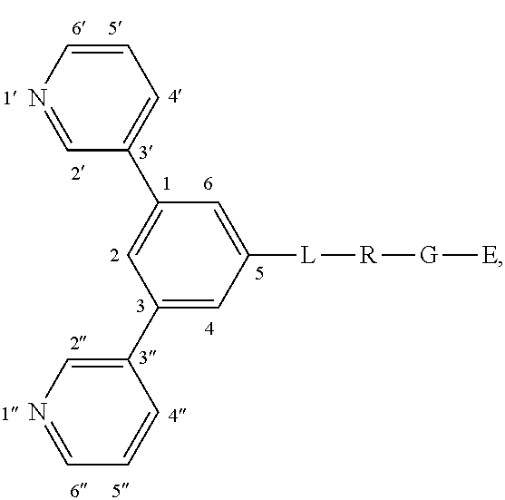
C1=C(C2=CN=CC=C2)C=C(C2=CC=CN=C2)C=C1[L][R][G][E]
